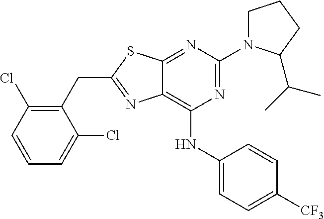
N1=C(N2CCCC2C(C)C)N=C2C(=C1NC1=CC=C([CF3])C=C1)N=C(CC1=C(Cl)C=CC=C1Cl)S2
